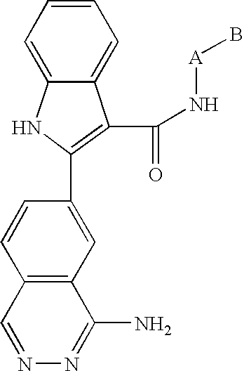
C12=CC=CC=C1NC(C1=CC3=C(C=C1)C=NN=C3N)=C2C(N[A]B)=O
